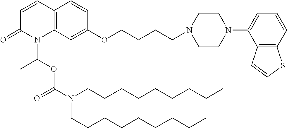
C12=C(C=C(OCCCCN3CCN(C4=CC=CC5=C4C=CS5)CC3)C=C1)N(C(OC(N(CCCCCCCCC)CCCCCCCCC)=O)C)C(=O)C=C2
